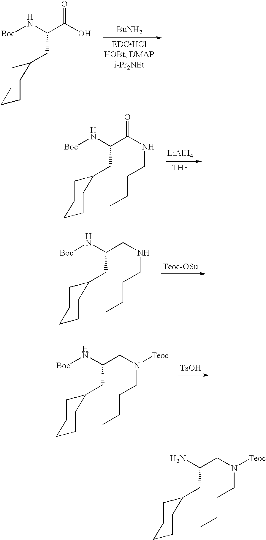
[BuNH2].[Boc]NC(C(=O)O)CC1CCCCC1.[LiAlH4].[THF].[Boc]NC(C(=O)NCCCC)CC1CCCCC1.[Boc]NC(CNCCCC)CC1CCCCC1.[TsOH].[Boc]NC(CN(CCCC)[Teoc])CC1CCCCC1.NC(CN([Teoc])CCCC)CC1CCCCC1
